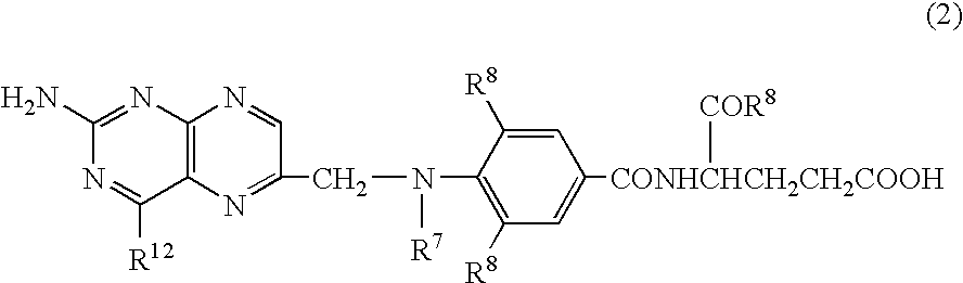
C12=C(N=C(CN(C3=C([R8])C=C([CONHCHCH2CH2COOH][COR8])C=C3[R8])[R7])C=N1)C([R12])=NC(N)=N2
